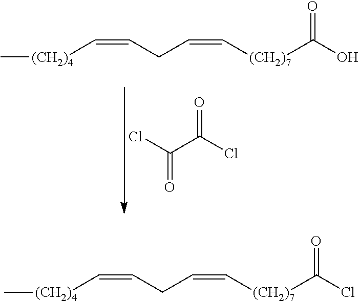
O=C(C(=O)Cl)Cl.C[(CH2)4]C=CCC=C[(CH2)7]C(=O)O.C[(CH2)4]C=CCC=C[(CH2)7]C(=O)Cl
